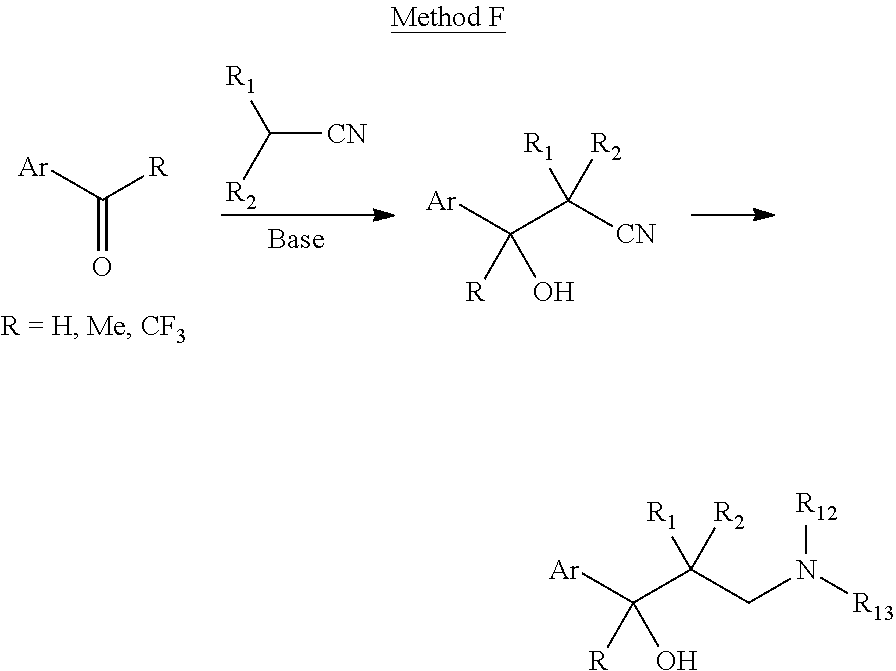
[Ar]C([R])=O.C([CN])([R2])[R1].[Ar]C(C([CN])([R1])[R2])([R])O.[Ar]C(C(CN([R12])[R13])([R1])[R2])([R])O
